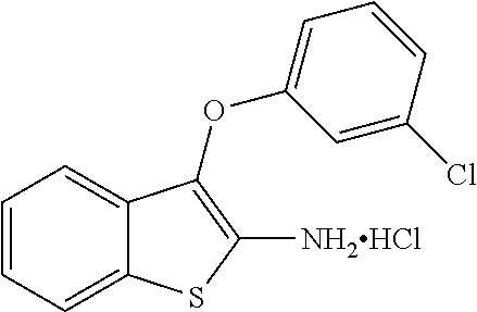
C12=CC=CC=C1C(OC1=CC=CC(Cl)=C1)=C([NH2HCl])S2
